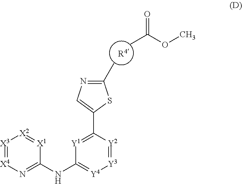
[R4].CC(OC)=O.[X3]1=[X4]N=C(NC2=[Y4][Y3]=[Y2]C(C3=CN=C(C)S3)=[Y1]2)[X1]=[X2]1
